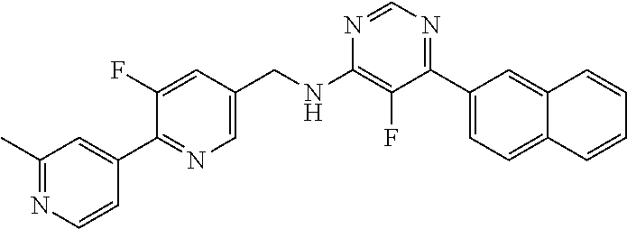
N1=CN=C(C2=CC=C3C(=C2)C=CC=C3)C(F)=C1NCC1=CN=C(C2=CC(C)=NC=C2)C(F)=C1
